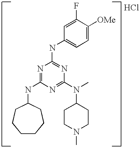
C1(NC2=NC(N(C3CCN(C)CC3)C)=NC(NC3CCCCCC3)=N2)=CC=C([OMe])C(F)=C1.Cl
